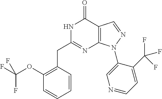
N1C(CC2=C(OC(F)(F)F)C=CC=C2)=NC2=C(C1=O)C=NN2C1=CN=CC=C1C(F)(F)F
